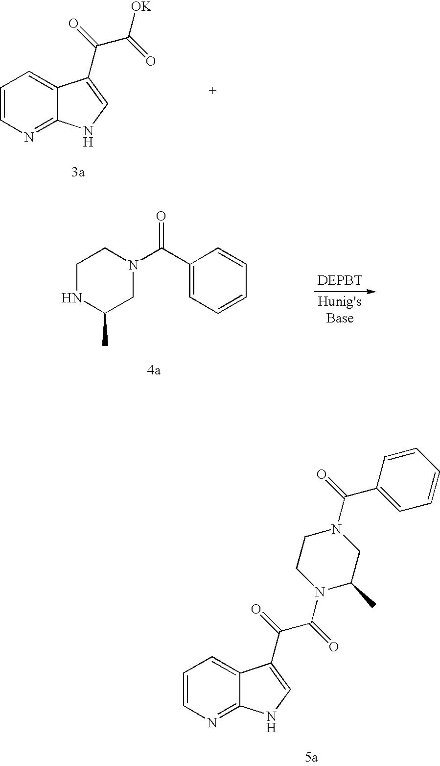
C1=CN=C2C(=C1)C(C(=O)C(=O)[OK])=CN2.[DEPBT].[Hunig'sBase].C1NC(C)CN(C(C2=CC=CC=C2)=O)C1.C1=CN=C2C(=C1)C(C(=O)C(=O)N1C(C)CN(C(=O)C3=CC=CC=C3)CC1)=CN2
